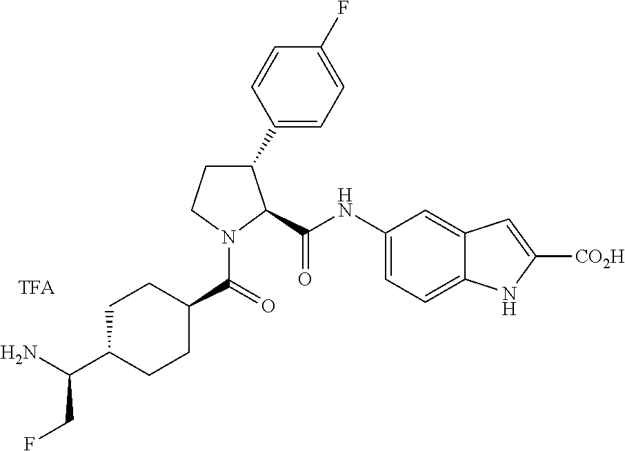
C1C(C(N)CF)CCC(C(N2C(C(=O)NC3=CC=C4C(=C3)C=C([CO2H])N4)C(C3=CC=C(F)C=C3)CC2)=O)C1.[TFA]
